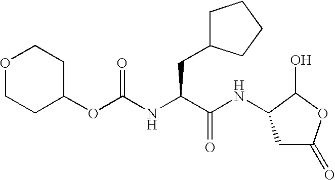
C1C(=O)OC(O)C1NC(C(NC(OC1CCOCC1)=O)CC1CCCC1)=O
